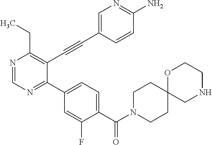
N1=CN=C(C2=CC=C(C(N3CCC4(CC3)CNCCO4)=O)C(F)=C2)C(C#CC2=CN=C(N)C=C2)=C1CC
